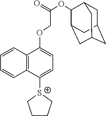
C12=C(C([S+]3CCCC3)=CC=C1OCC(OC1C3CC4CC(CC1C4)C3)=O)C=CC=C2
